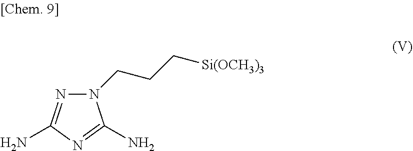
N1(CCC[Si(OCH3)3])N=C(N)N=C1N
